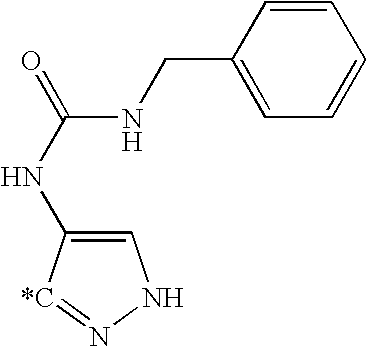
C1=C(NC(=O)NCC2=CC=CC=C2)[*C]=NN1
